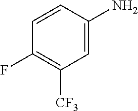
C1=C(N)C=CC(F)=C1[CF3]
